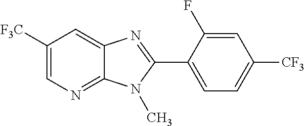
C1([F3C])=CN=C2C(=C1)N=C(C1=CC=C([CF3])C=C1F)N2C
